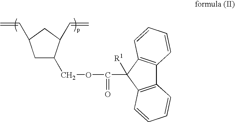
C1C(COC(=O)C2([R1])C3=C(C4=C2C=CC=C4)C=CC=C3)C(C=C)CC1C=C
